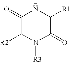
C1(=O)C([R2])N([R3])C(=O)C([R1])N1
